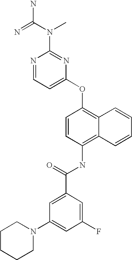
N1=CC=C(OC2=C3C(=C(NC(C4=CC(N5CCCCC5)=CC(F)=C4)=O)C=C2)C=CC=C3)N=C1N(C(=N)N)C
